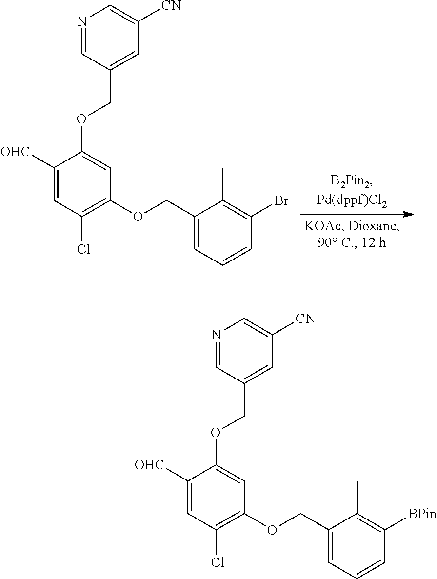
N1=CC(COC2=CC(OCC3=CC=CC(Br)=C3C)=C(Cl)C=C2[OHC])=CC([CN])=C1.N1=CC(COC2=CC(OCC3=CC=CC([BPin])=C3C)=C(Cl)C=C2[OHC])=CC([CN])=C1
